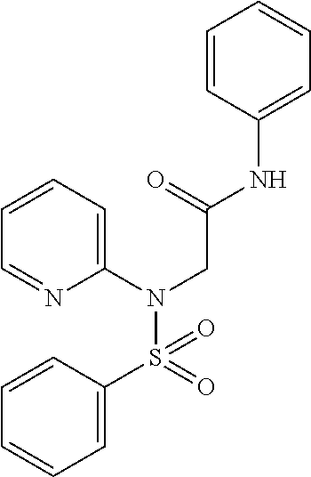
C1=C(S(=O)(N(C2=CC=CC=N2)CC(NC2=CC=CC=C2)=O)=O)C=CC=C1
